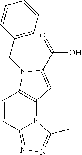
C12=C(N(CC3=CC=CC=C3)C(C(O)=O)=C1)C=CC1=NN=C(C)N21
